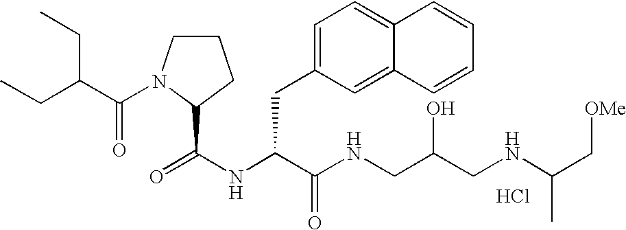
N(C(C(NCC(CNC(C[OMe])C)O)=O)CC1=CC=C2C(=C1)C=CC=C2)C(=O)C1N(C(C(CC)CC)=O)CCC1.Cl
